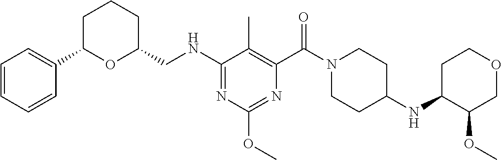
C1C(C2=CC=CC=C2)OC(CNC2=NC(OC)=NC(C(N3CCC(NC4C(OC)COCC4)CC3)=O)=C2C)CC1
